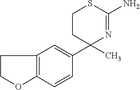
C1(C2(C)N=C(N)SCC2)=CC2=C(C=C1)OCC2
